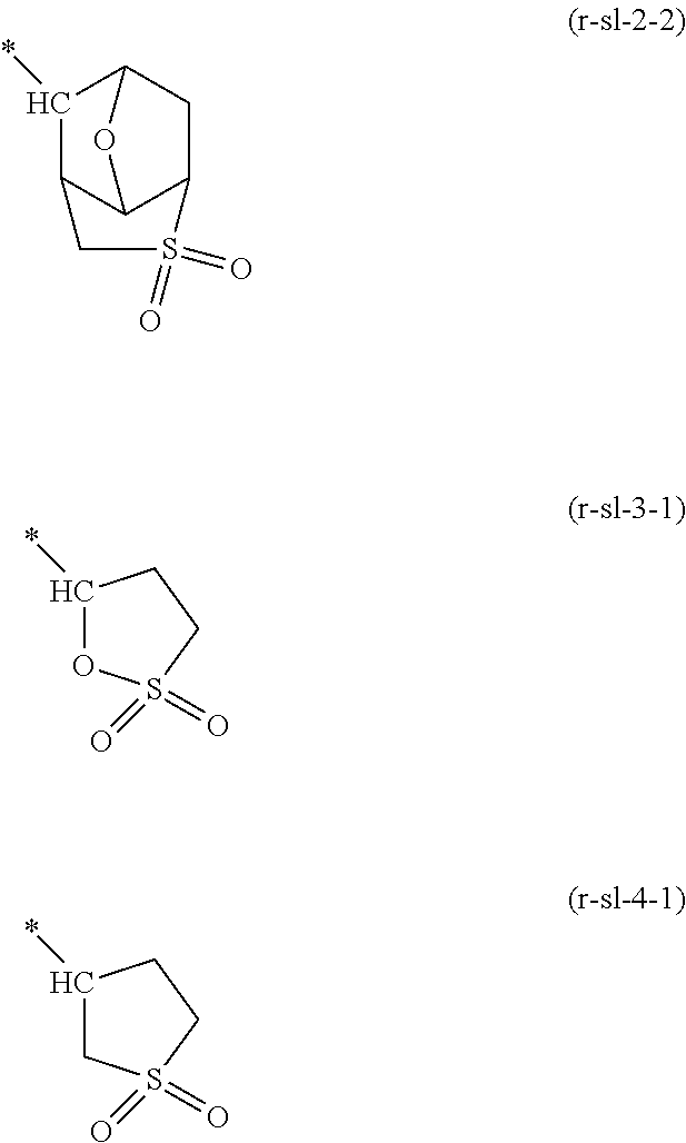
C12C3C(C(*)C(C1)O3)CS2(=O)=O.O1C(*)CCS1(=O)=O.C1C(*)CCS1(=O)=O
